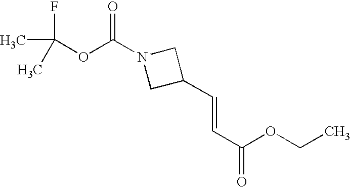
CC(OC(N1CC(C=CC(OCC)=O)C1)=O)(F)C
